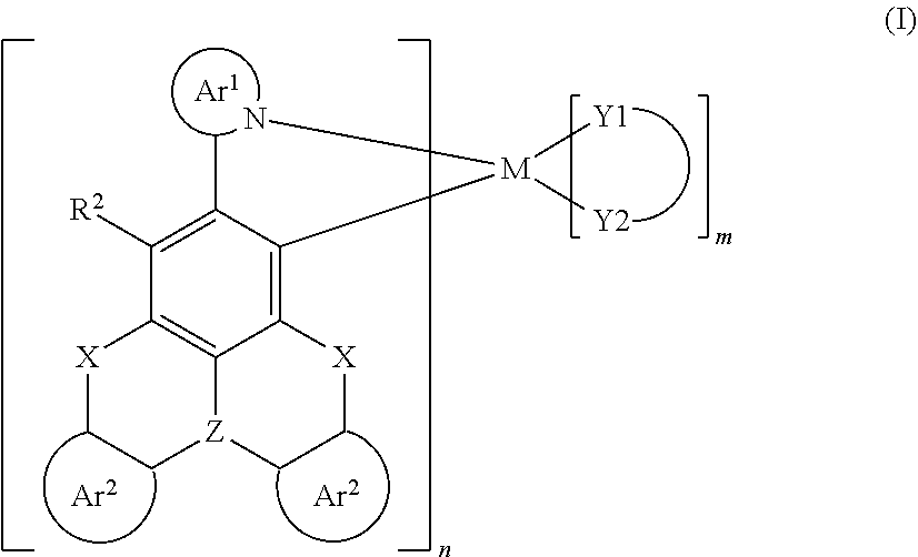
[Ar1].C12=C([M](N)([Y1])[Y2])C(C)=C([R2])C3=C1[Z](CC[X]2)CC[X]3.[Ar2].[Ar2]
